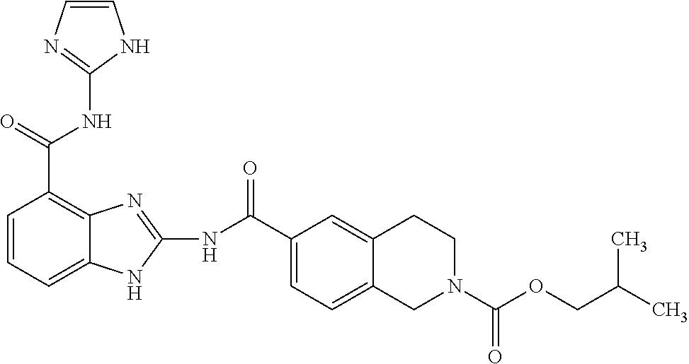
N(C(C1=C2C(=CC=C1)NC(NC(C1=CC=C3C(=C1)CCN(C(OCC(C)C)=O)C3)=O)=N2)=O)C1=NC=CN1
